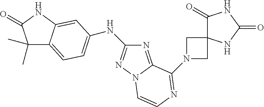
C1(C)(C)C2=CC=C(NC3=NN4C(=N3)C(N3CC5(C3)C(=O)NC(=O)N5)=NC=C4)C=C2NC1=O
